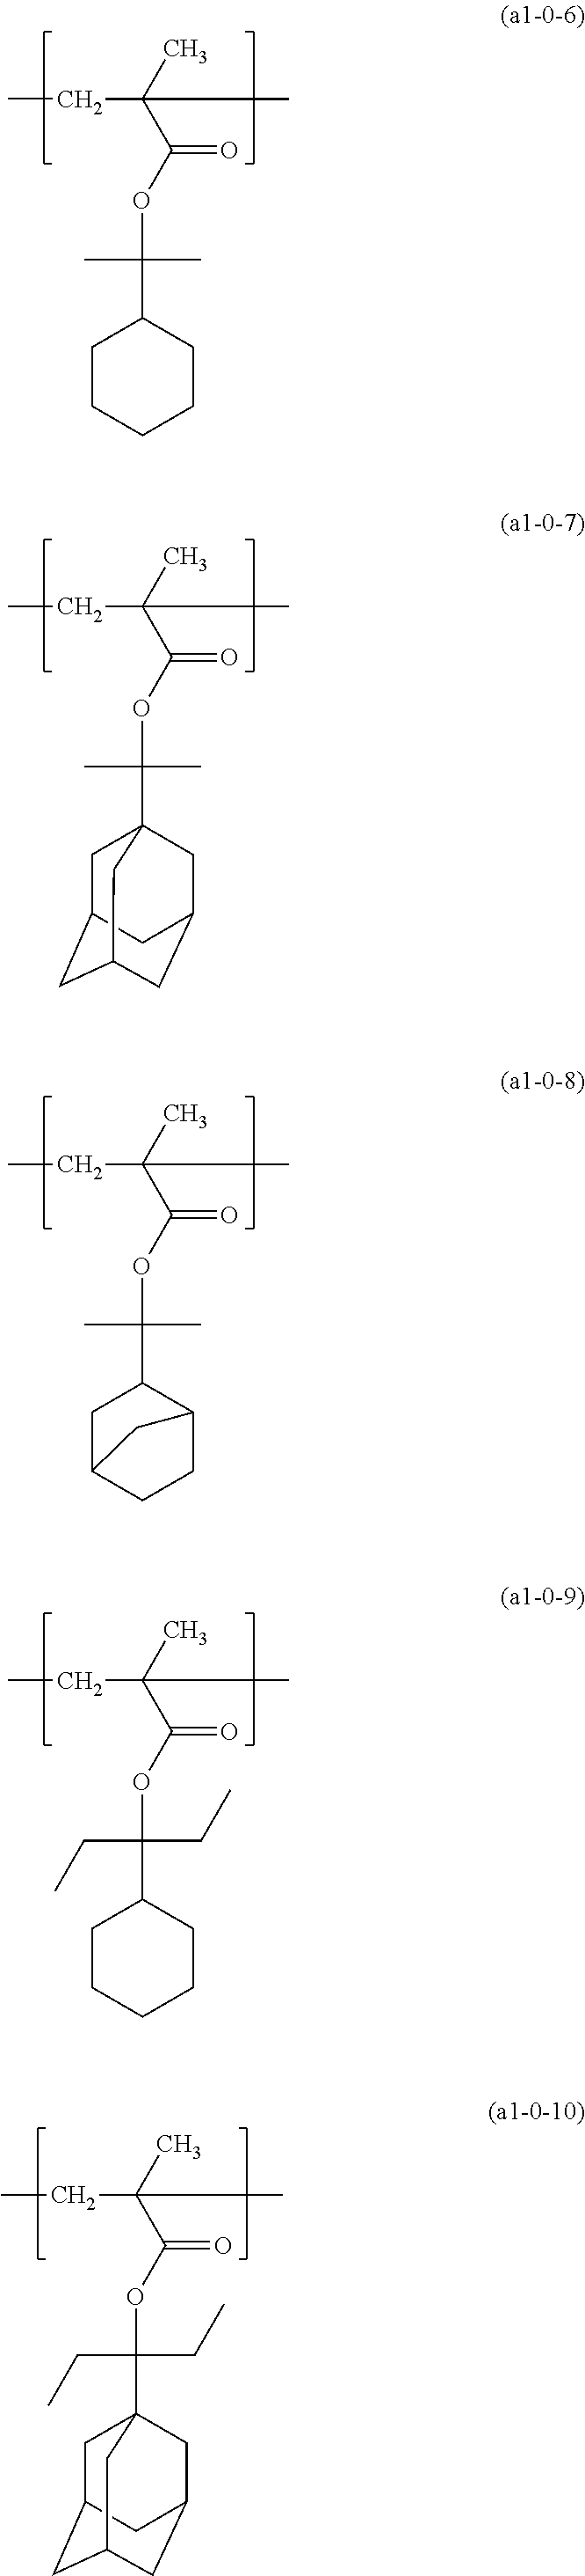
CCC(C(OC(C)(C)C1CCCCC1)=O)(C)C.CCC(C(OC(C)(C)C12CC3CC(CC(C1)C3)C2)=O)(C)C.CCC(C(OC(C)(C)C1CC2CCC1C2)=O)(C)C.CCC(C(OC(CC)(CC)C1CCCCC1)=O)(C)C.CCC(C(OC(CC)(CC)C12CC3CC(CC(C1)C3)C2)=O)(C)C
